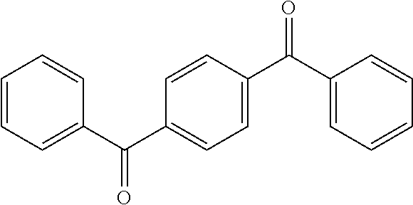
C1=CC(C(C2=CC=CC=C2)=O)=CC=C1C(C1=CC=CC=C1)=O
